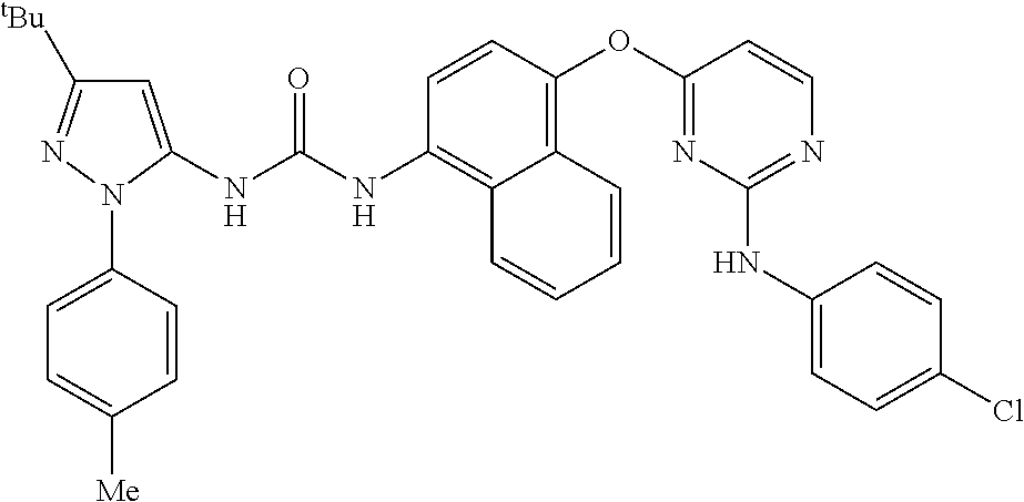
C1=CN=C(NC2=CC=C(Cl)C=C2)N=C1OC1=C2C(=C(NC(NC3=CC([tBu])=NN3C3=CC=C([Me])C=C3)=O)C=C1)C=CC=C2
